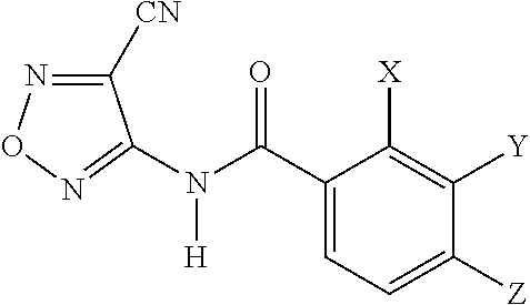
N(C(C1=CC=C([Z])C([Y])=C1[X])=O)([H])C1=NON=C1[CN]
